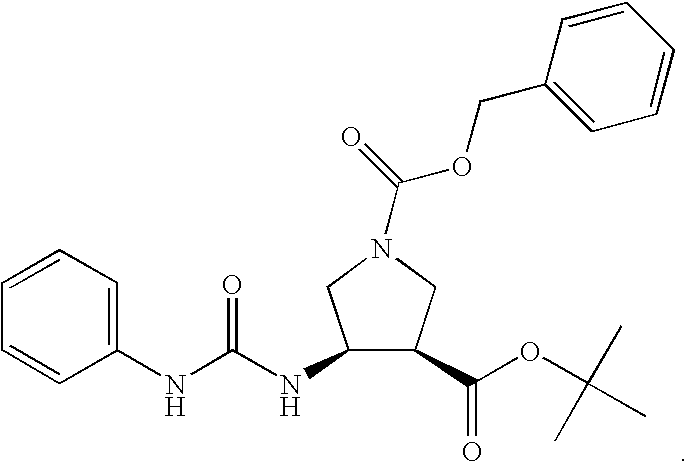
C1(NC(NC2C(C(OC(C)(C)C)=O)CN(C(=O)OCC3=CC=CC=C3)C2)=O)=CC=CC=C1
